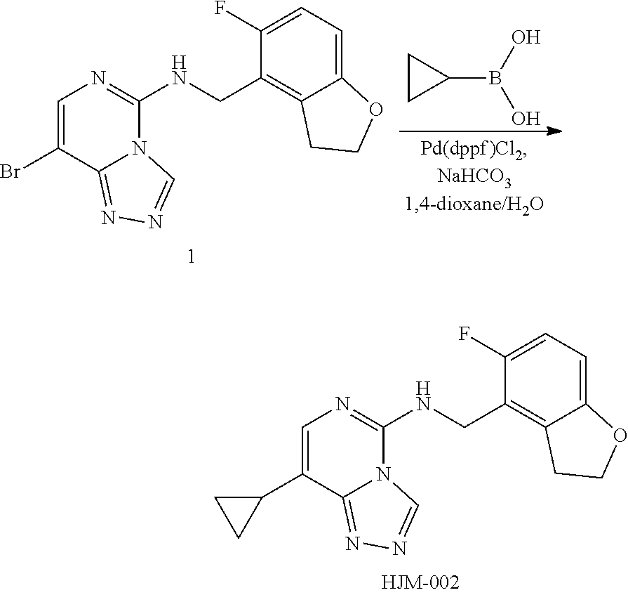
C1=C(C2CC2)C2=NN=CN2C(NCC2=C3C(=CC=C2F)OCC3)=N1.C1=C(Br)C2=NN=CN2C(NCC2=C3C(=CC=C2F)OCC3)=N1.C1CC1B(O)O
